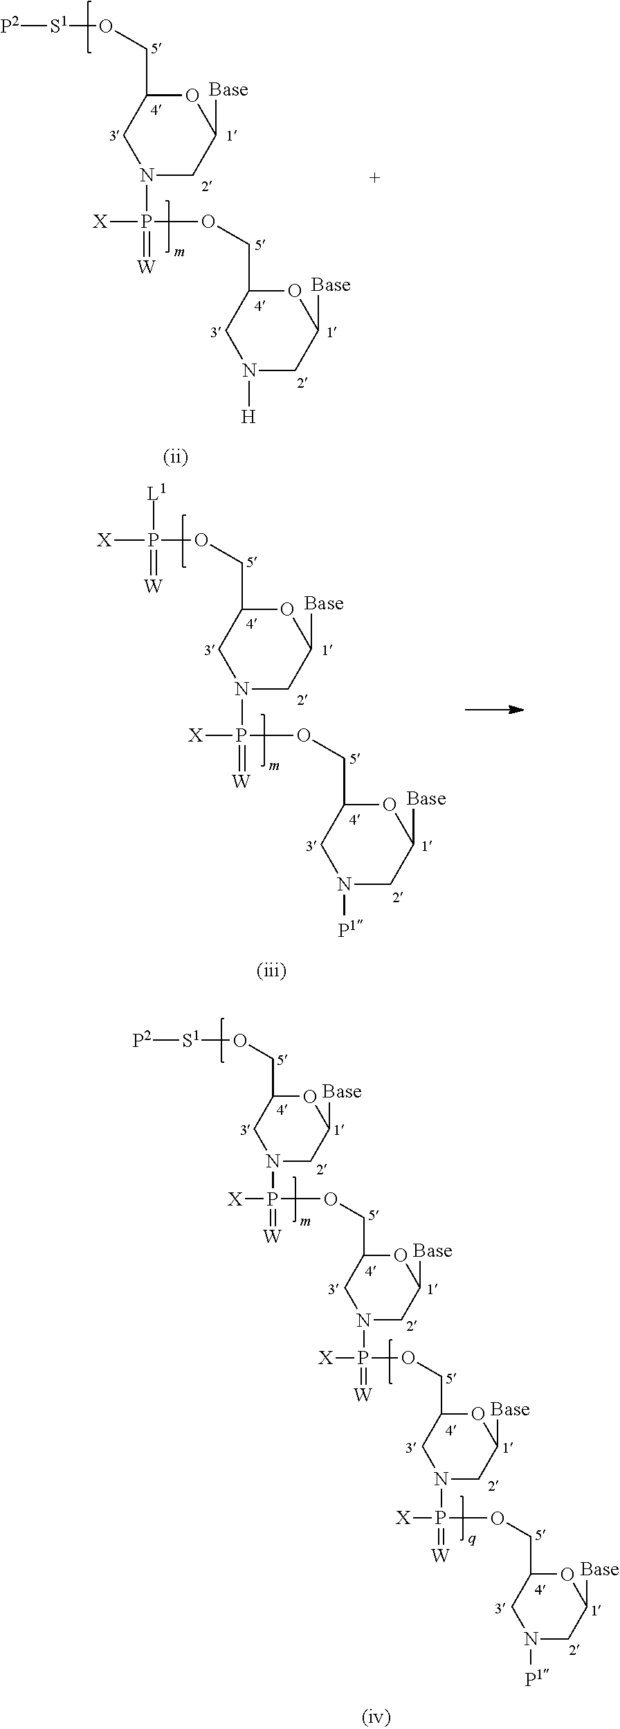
N1(P([X])(OCC2OC([Base])CN([H])C2)=[W])CC([Base])OC(CO[S1][P2])C1.N1(P([X])(OCC2OC([Base])CN([P1])C2)=[W])CC([Base])OC(COP([X])([L1])=[W])C1.N1(P([X])(OCC2OC([Base])CN(P([X])(=[W])OCC3OC([Base])CN(P([X])(OCC4OC([Base])CN([P1])C4)=[W])C3)C2)=[W])CC([Base])OC(CO[S1][P2])C1
